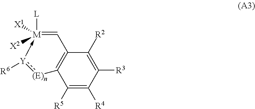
C1([R5])=C([R4])C([R3])=C([R2])C2=C1[(E)n]:[Y]([R6])->[M]([L])([X1])([X2])=C2
